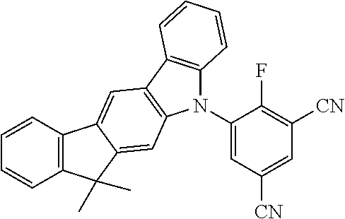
C1(N2C3=C(C4=C2C=C2C(=C4)C4=C(C2(C)C)C=CC=C4)C=CC=C3)=CC([CN])=CC([CN])=C1F
